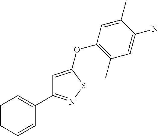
C1=CC=CC(C2=NSC(OC3=C(C)C=C(N)C(C)=C3)=C2)=C1
